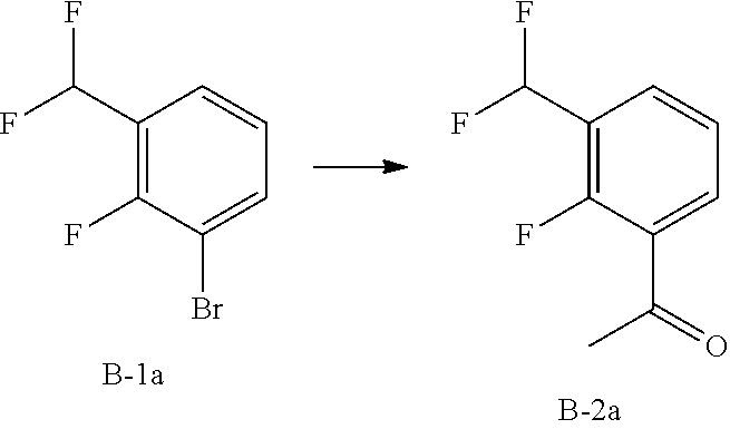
C1(C(F)F)=C(F)C(Br)=CC=C1.C1(C(F)F)=C(F)C(C(=O)C)=CC=C1
